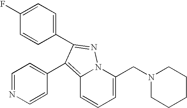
C1(F)=CC=C(C2=NN3C(=C2C2=CC=NC=C2)C=CC=C3CN2CCCCC2)C=C1
